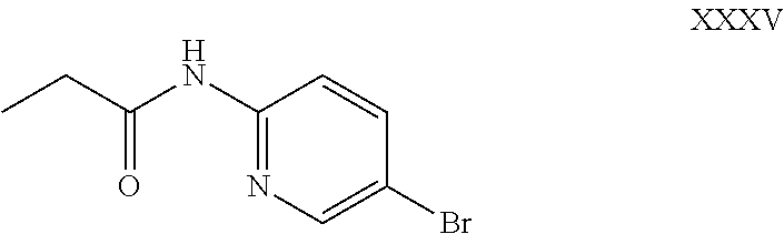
C1(NC(CC)=O)=NC=C(Br)C=C1
